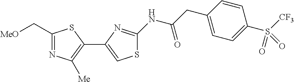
C1(C[MeO])=NC([Me])=C(C2=CSC(NC(CC3=CC=C(S([CF3])(=O)=O)C=C3)=O)=N2)S1
